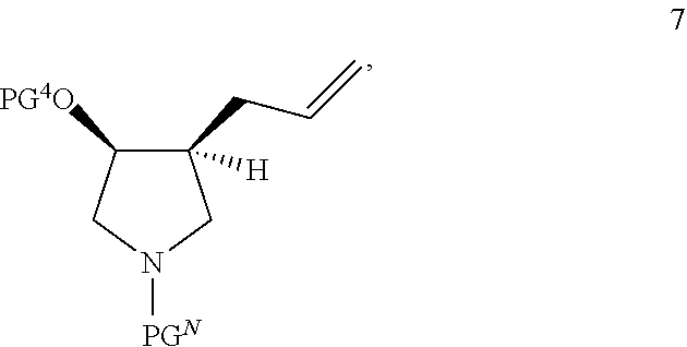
C1([H])(CC=C)C([PG4O])CN([PGN])C1
